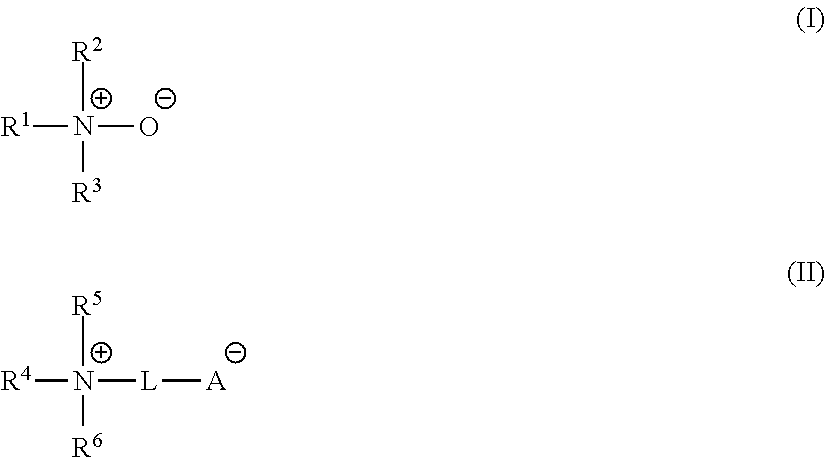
[R1][N+]([R2])([O-])[R3].[R4][N+]([R5])([L][A])[R6]
